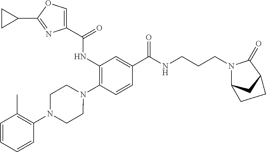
C1(NC(=O)C2=COC(C3CC3)=N2)=C(N2CCN(C3=C(C)C=CC=C3)CC2)C=CC(C(NCCCN2C3CC(C2=O)CC3)=O)=C1
